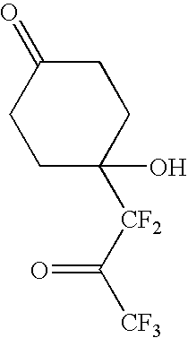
C1C(=O)CCC(O)([CF2]C([CF3])=O)C1
